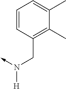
C(N(->C)[H])C1=C(C)C(C)=CC=C1
